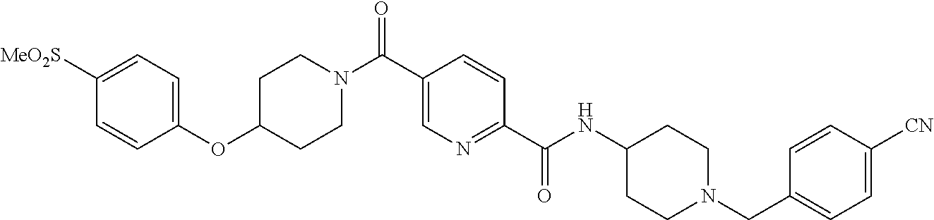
C1(OC2CCN(C(C3=CN=C(C(NC4CCN(CC5=CC=C([CN])C=C5)CC4)=O)C=C3)=O)CC2)=CC=C([MeO2S])C=C1
